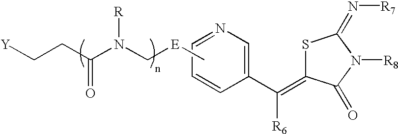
C1(C(=C2SC(=N[R7])N([R8])C2=O)[R6])=CN=CC=C1.C[E]CN(C(CC[Y])=O)[R]
